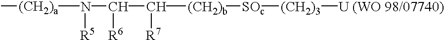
C([(CH2)b][SOc][(CH2)3][U (WO 98/07740)])(C(N([(CH2)a]C)[R5])[R6])[R7]
